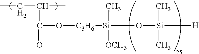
CCC(C(O[C3H6][Si](C)([OCH3])O[Si]([H])(C)C)=O)C
